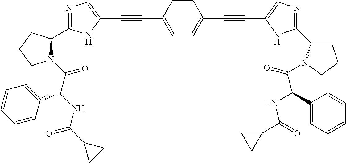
C1=C(C#CC2=CN=C(C3N(C(C(NC(C4CC4)=O)C4=CC=CC=C4)=O)CCC3)N2)C=CC(C#CC2=CN=C(C3CCCN3C(C(NC(C3CC3)=O)C3=CC=CC=C3)=O)N2)=C1
